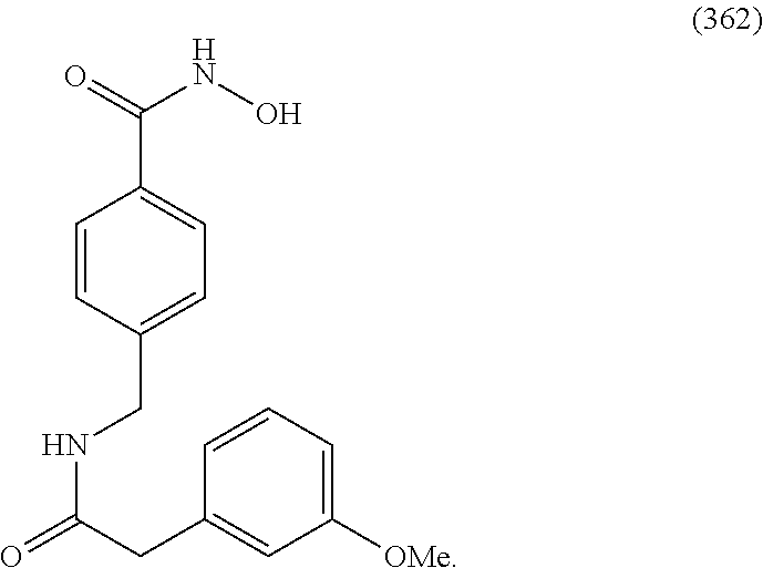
C(C1=CC=C(C(NO)=O)C=C1)NC(=O)CC1=CC([OMe])=CC=C1
